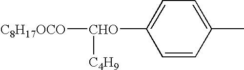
C1=CC(C)=CC=C1[CHO]([C8H17OCO])[C4H9]
